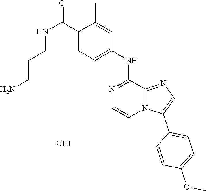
C1=C(NC2=NC=CN3C2=NC=C3C2=CC=C(OC)C=C2)C=C(C)C(C(NCCCN)=O)=C1.[CIH]
